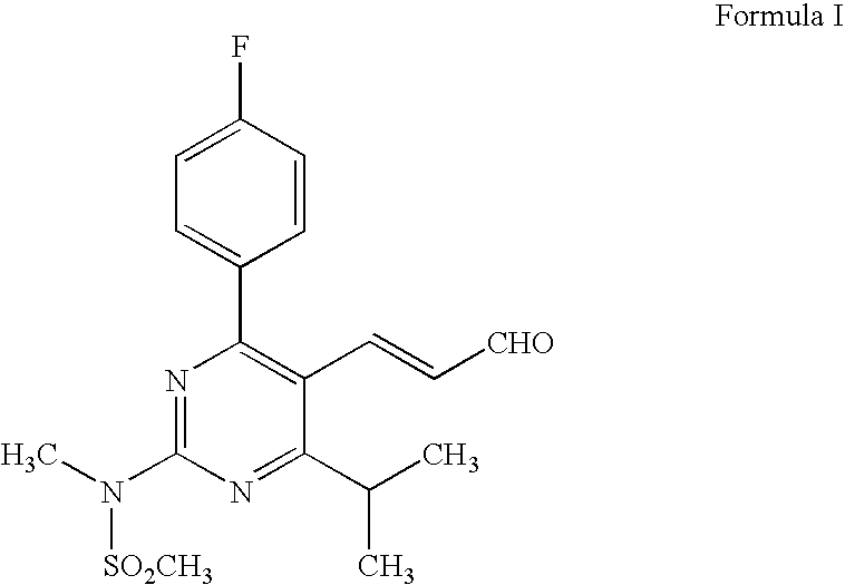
FC1=CC=C(C2=C(C=C[CHO])C(C(C)C)=NC(N(C)[SO2CH3])=N2)C=C1
